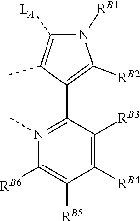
[LA]C1=C(C)C(C2=N(C)C([RB6])=C([RB5])C([RB4])=C2[RB3])=C([RB2])N1[RB1]
